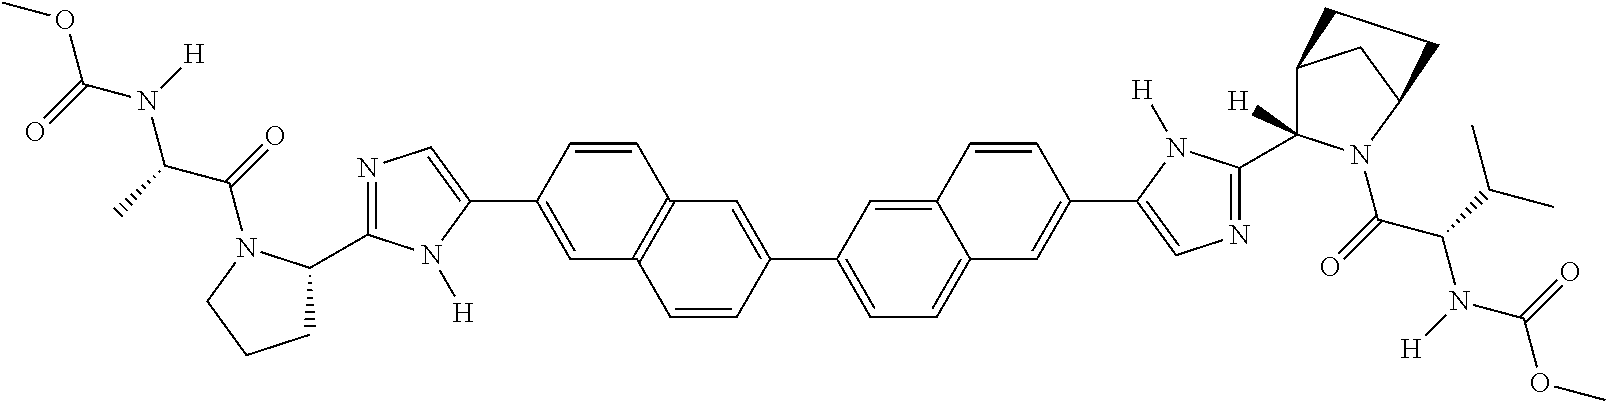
C1=C(C2=CN=C(C3CCCN3C(=O)C(C)N(C(OC)=O)[H])N2[H])C=CC2=C1C=CC(C1=CC=C3C=C(C4=CN=C(C5([H])C6CC(N5C(=O)C(C(C)C)N(C(OC)=O)[H])CC6)N4[H])C=CC3=C1)=C2
